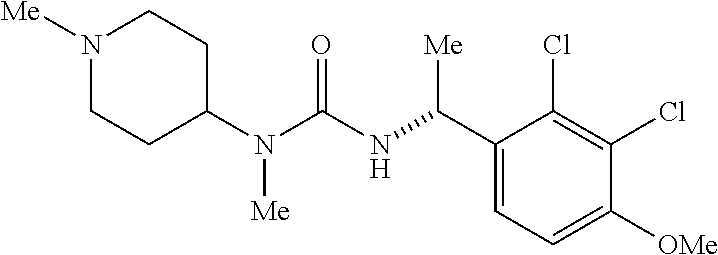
N1([Me])CCC(N(C(=O)NC(C2=CC=C([OMe])C(Cl)=C2Cl)[Me])[Me])CC1
